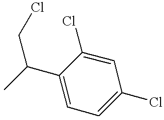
C1=C(Cl)C(C(C)CCl)=CC=C1Cl
